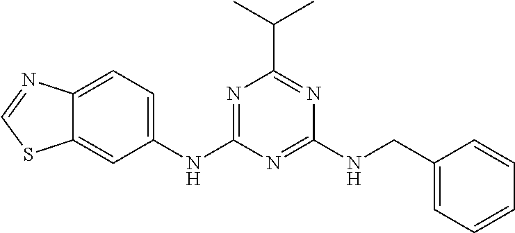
C1=C(NC2=NC(C(C)C)=NC(NCC3=CC=CC=C3)=N2)C=C2C(=C1)N=CS2
